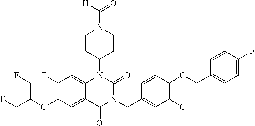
C12=CC(F)=C(OC(CF)CF)C=C1C(=O)N(CC1=CC(OC)=C(OCC3=CC=C(F)C=C3)C=C1)C(=O)N2C1CCN(C([H])=O)CC1
